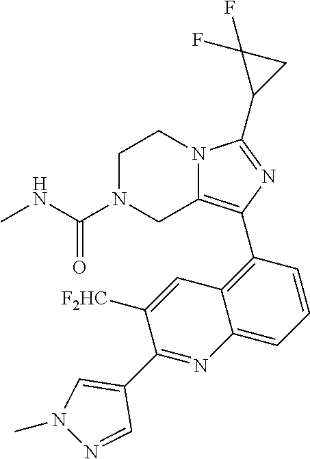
C1N(C(NC)=O)CC2=C(C3=C4C(=CC=C3)N=C(C3=CN(C)N=C3)C([F2HC])=C4)N=C(C3CC3(F)F)N2C1
